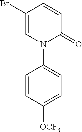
C1=CC(Br)=CN(C2=CC=C([OCF3])C=C2)C1=O
